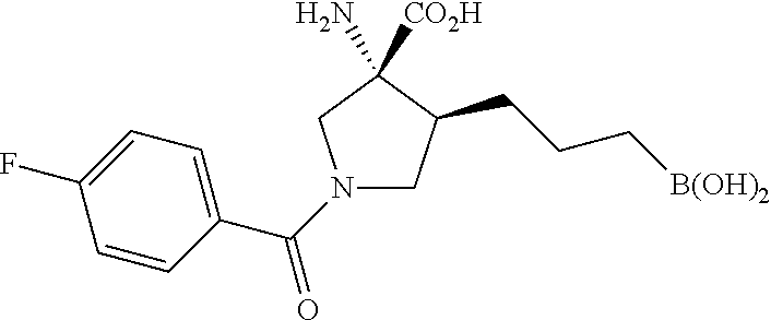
C1C(CCC[B(OH)2])C(N)([CO2H])CN1C(C1=CC=C(F)C=C1)=O
